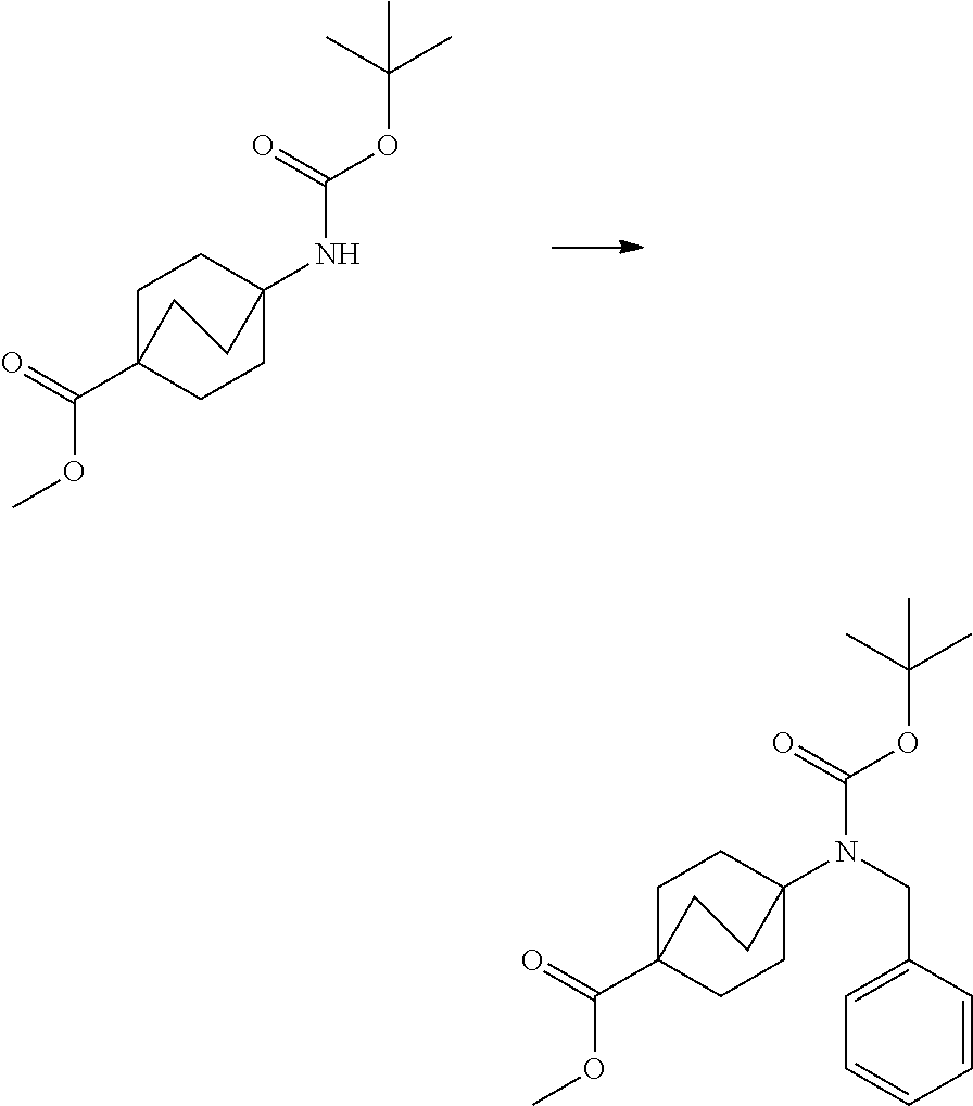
C1C2(C(=O)OC)CCC(NC(OC(C)(C)C)=O)(C1)CC2.C1C2(C(=O)OC)CCC(N(CC3=CC=CC=C3)C(OC(C)(C)C)=O)(C1)CC2
